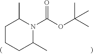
C1CCC(C)N(C(OC(C)(C)C)=O)C1C
